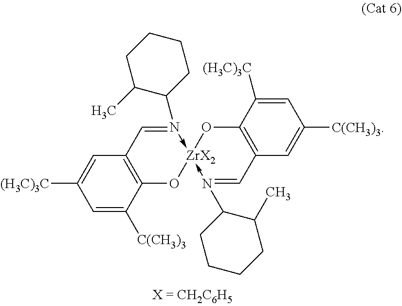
C1=C([(H3C)3C])C=C([C(CH3)3])C2=C1C=N(C1CCCCC1C)->[ZrX2]1(-N(C3CCCCC3C)=CC3=C(O1)C([(H3C)3C])=CC([C(CH3)3])=C3)O2
